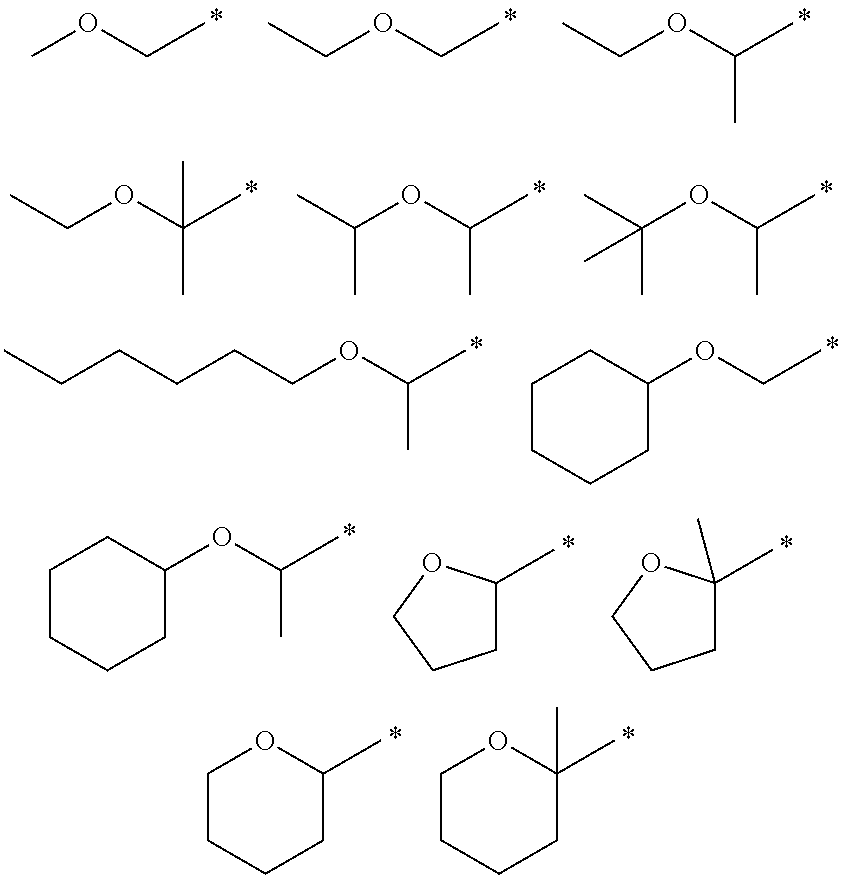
COCC.C(OCC)C.C(OC(C)C)C.C(OC(C)(C)C)C.C(OC(C)C)(C)C.C(OC(C)C)(C)(C)C.C(OC(C)C)CCCCC.C1(OCC)CCCCC1.C1(OC(C)C)CCCCC1.C1C(C)OCC1.C1C(C)(C)OCC1.C1(C)OCCCC1.C1(C)(C)OCCCC1
